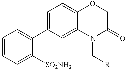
C1=CC=C([SO2NH2])C(C2=CC=C3C(=C2)N(C[R])C(=O)CO3)=C1
